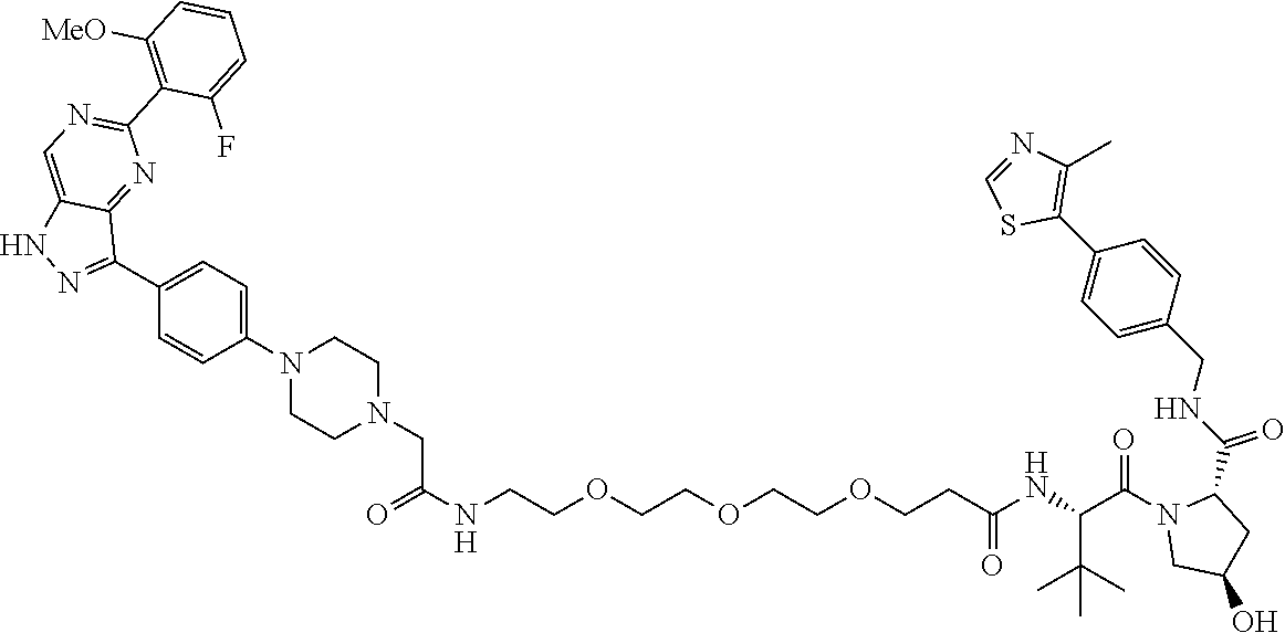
N1=CSC(C2=CC=C(CNC(=O)C3N(C(C(NC(CCOCCOCCOCCNC(=O)CN4CCN(C5=CC=C(C6=NNC7=CN=C(C8=C([MeO])C=CC=C8F)N=C67)C=C5)CC4)=O)C(C)(C)C)=O)CC(O)C3)C=C2)=C1C
